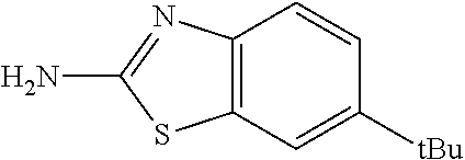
C12=C(C=C([tBu])C=C1)SC(N)=N2
